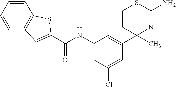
C1=C(Cl)C=C(NC(C2=CC3=C(S2)C=CC=C3)=O)C=C1C1(C)N=C(N)SCC1
